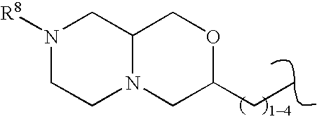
N1([R8])CCN2C(C1)COC(CC)C2
